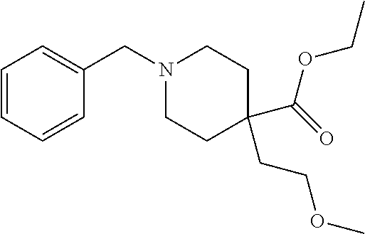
C1=CC=CC(CN2CCC(C(=O)OCC)(CCOC)CC2)=C1
